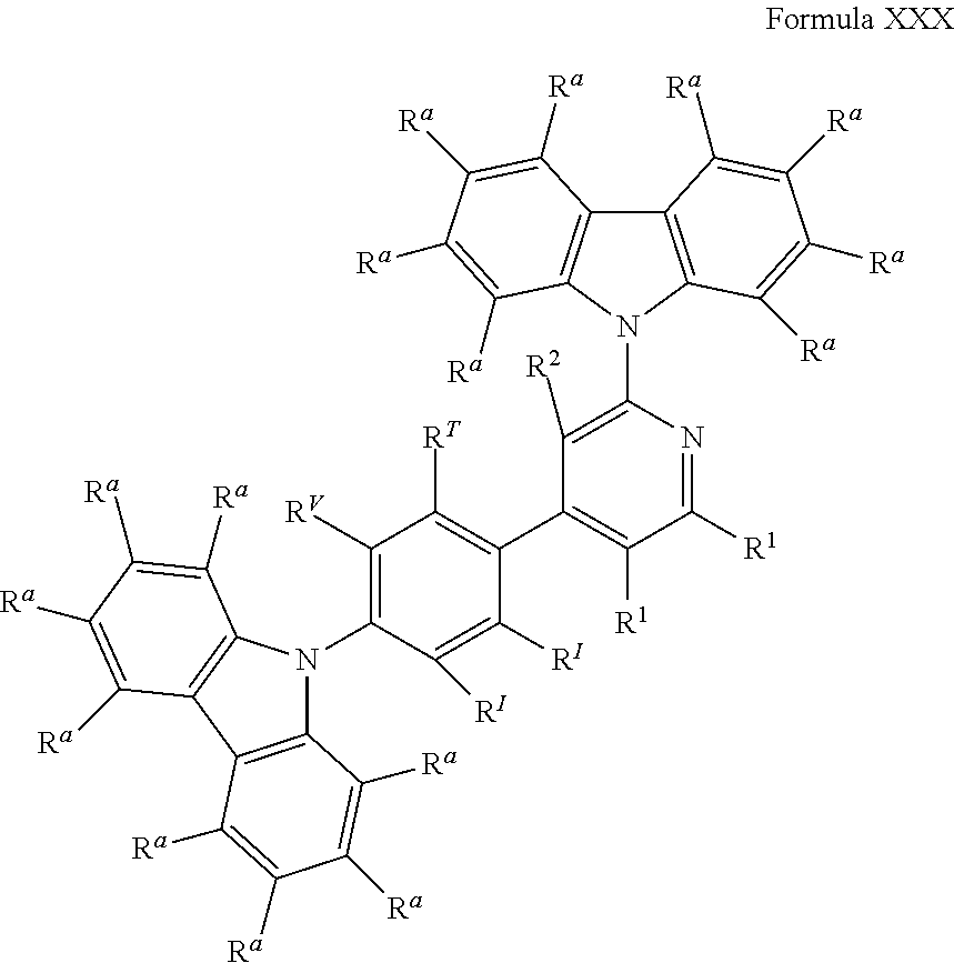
C12=C(N(C3=C([R2])C(C4=C([RT])C([RV])=C(N5C6=C(C7=C5C([Ra])=C([Ra])C([Ra])=C7[Ra])C([Ra])=C([Ra])C([Ra])=C6[Ra])C([RI])=C4[RI])=C([R1])C([R1])=N3)C3=C1C([Ra])=C([Ra])C([Ra])=C3[Ra])C([Ra])=C([Ra])C([Ra])=C2[Ra]
